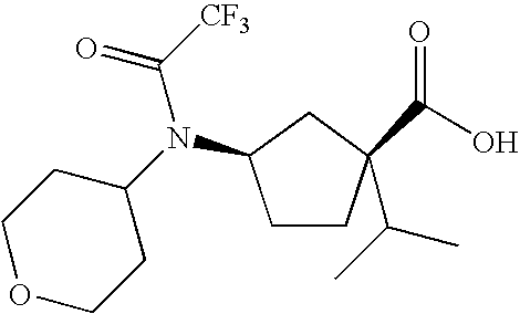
C1CC(C(=O)O)(C(C)C)CC1N(C1CCOCC1)C([CF3])=O
